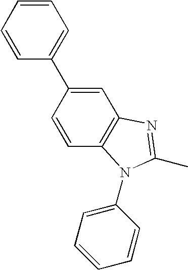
C12=C(C=C(C3=CC=CC=C3)C=C1)N=C(C)N2C1=CC=CC=C1
